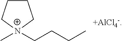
C1CC[N+](C)(CCCC)C1.[+AlCl4-]
